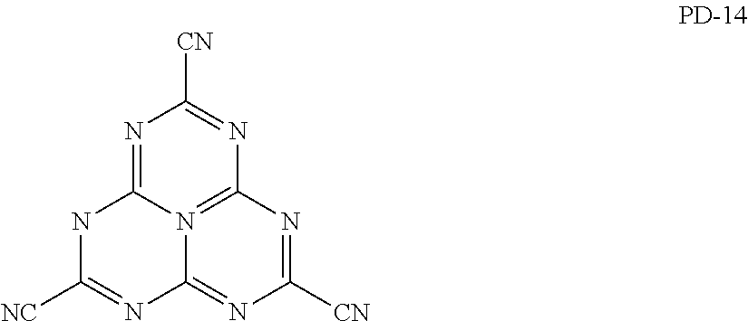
N1=C2N3=C(N=C1[CN])N=C([CN])N=C3N=C([NC])N2
